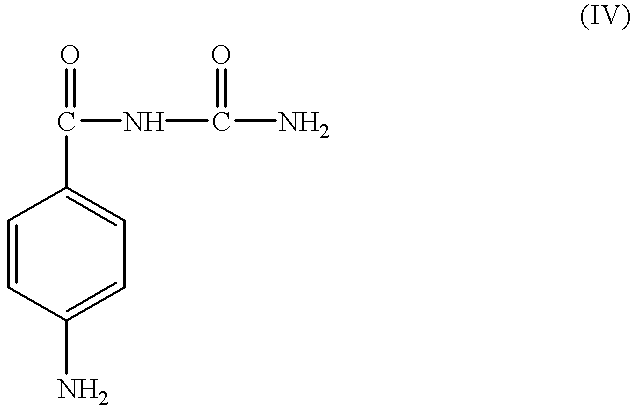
C1=CC(N)=CC=C1C(=O)NC(=O)N
